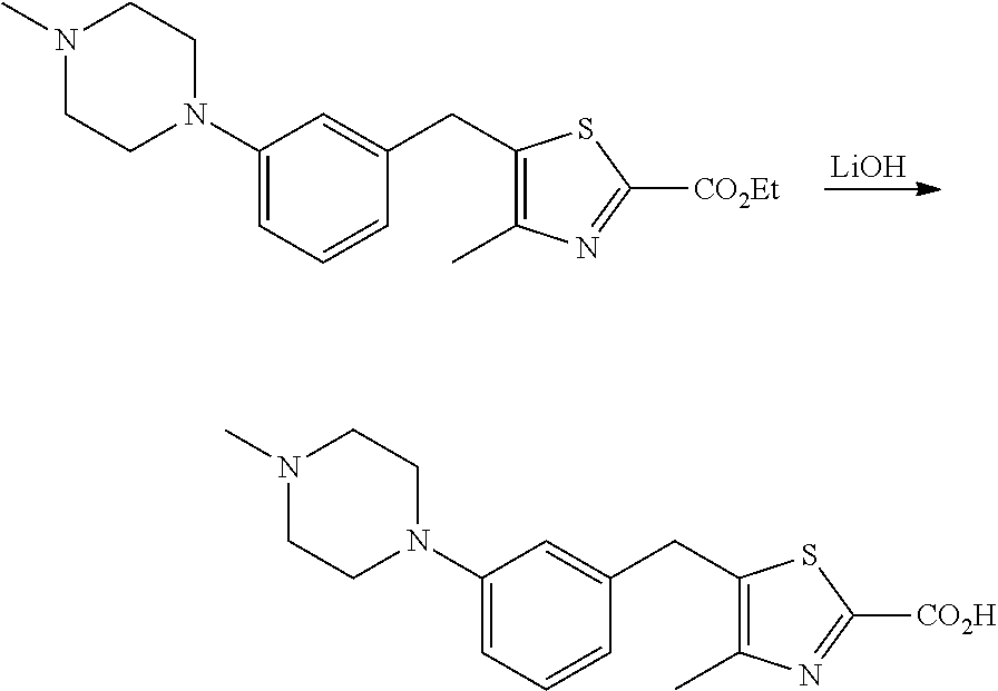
[LiOH].C1(N2CCN(C)CC2)=CC=CC(CC2=C(C)N=C([CO2Et])S2)=C1.C1(N2CCN(C)CC2)=CC=CC(CC2=C(C)N=C([CO2H])S2)=C1
